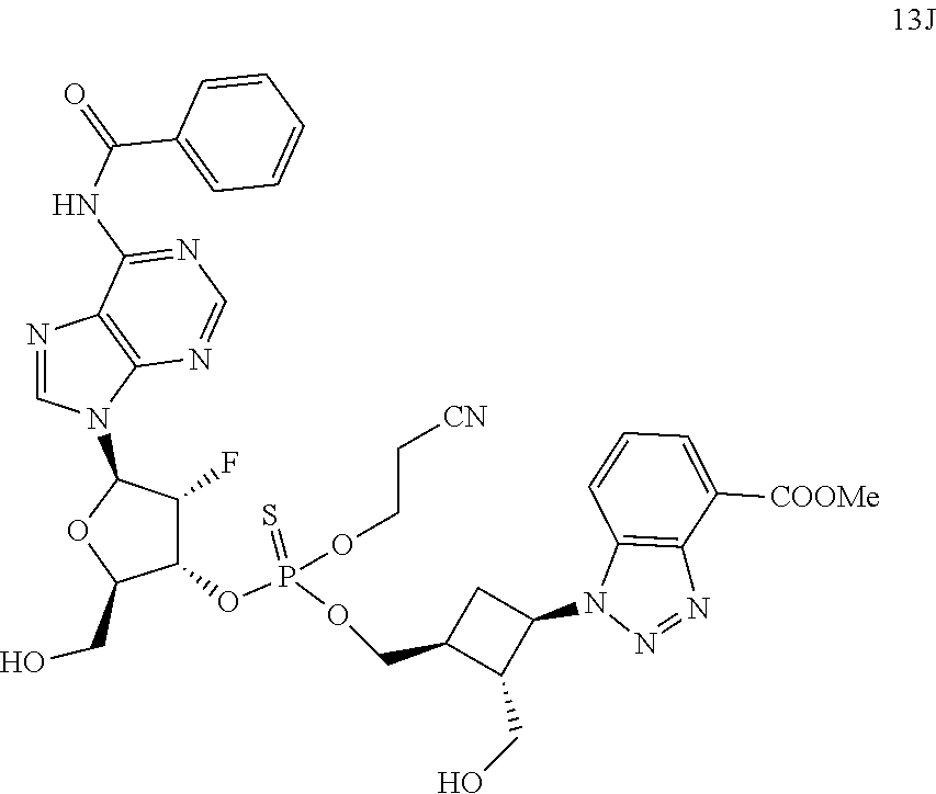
C1(OP(OCC2C(CO)C(N3N=NC4=C3C=CC=C4[COOMe])C2)(=S)OCC[CN])C(F)C(N2C=NC3=C2N=CN=C3NC(=O)C2=CC=CC=C2)OC1CO
